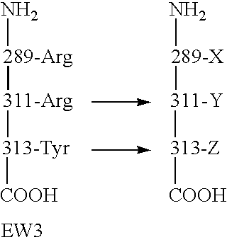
N[289-Arg][311-Arg][313-Tyr][COOH].N[289-X][311-Y][313-Z][COOH]
